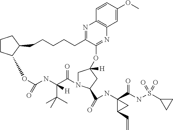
C1CC2C(C1)CCCCCC1=NC3=C(N=C1OC1([H])CN(C(C(=O)NC4(C(=O)NS(=O)(C5CC5)=O)C(C=C)C4)C1)C(=O)C(C(C)(C)C)([H])NC(=O)O2)C=C(OC)C=C3
